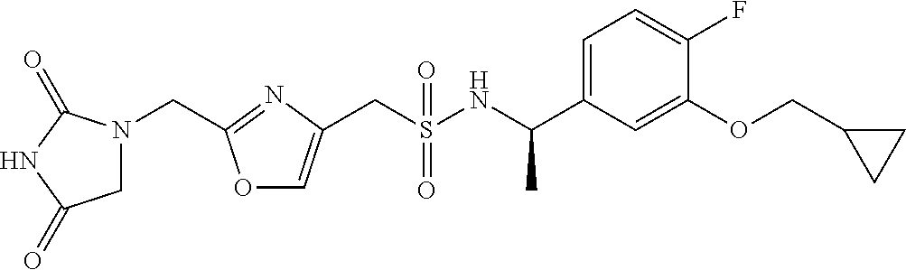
C(S(NC(C1=CC=C(F)C(OCC2CC2)=C1)C)(=O)=O)C1=COC(CN2CC(=O)NC2=O)=N1
